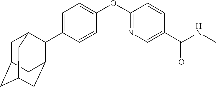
C1=C(C2C3CC4CC(CC2C4)C3)C=CC(OC2=NC=C(C(NC)=O)C=C2)=C1
